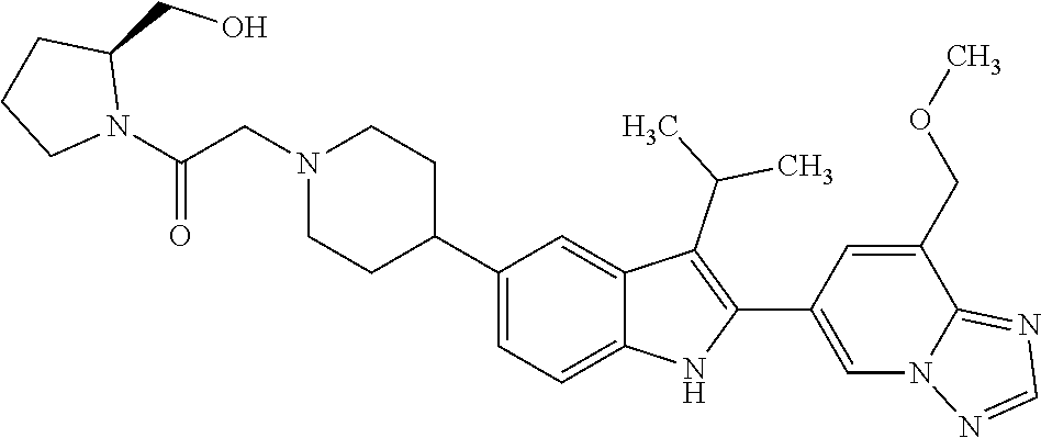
C1(C2CCN(CC(N3C(CO)CCC3)=O)CC2)=CC=C2C(=C1)C(C(C)C)=C(C1=CN3C(=NC=N3)C(COC)=C1)N2
